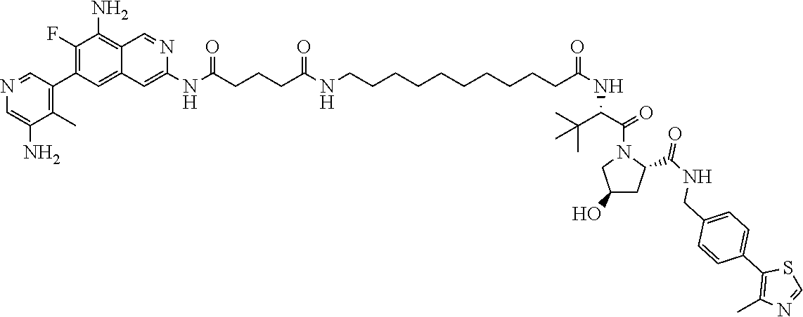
N(C(CCCC(NCCCCCCCCCCC(NC(C(N1CC(O)CC1C(NCC1=CC=C(C2=C(C)N=CS2)C=C1)=O)=O)C(C)(C)C)=O)=O)=O)C1=CC2=CC(C3=C(C)C(N)=CN=C3)=C(F)C(N)=C2C=N1
